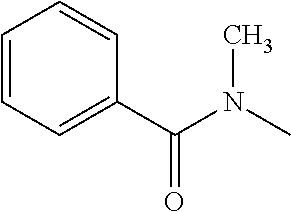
C1=CC=C(C(N(C)C)=O)C=C1
